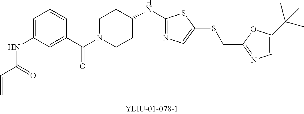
N(C1=CC=CC(C(N2CCC(NC3=NC=C(SCC4=NC=C(C(C)(C)C)O4)S3)CC2)=O)=C1)C(=O)C=C
